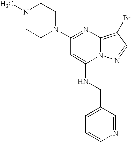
C1N(C2=NC3=C(Br)C=NN3C(NCC3=CC=CN=C3)=C2)CCN(C)C1
